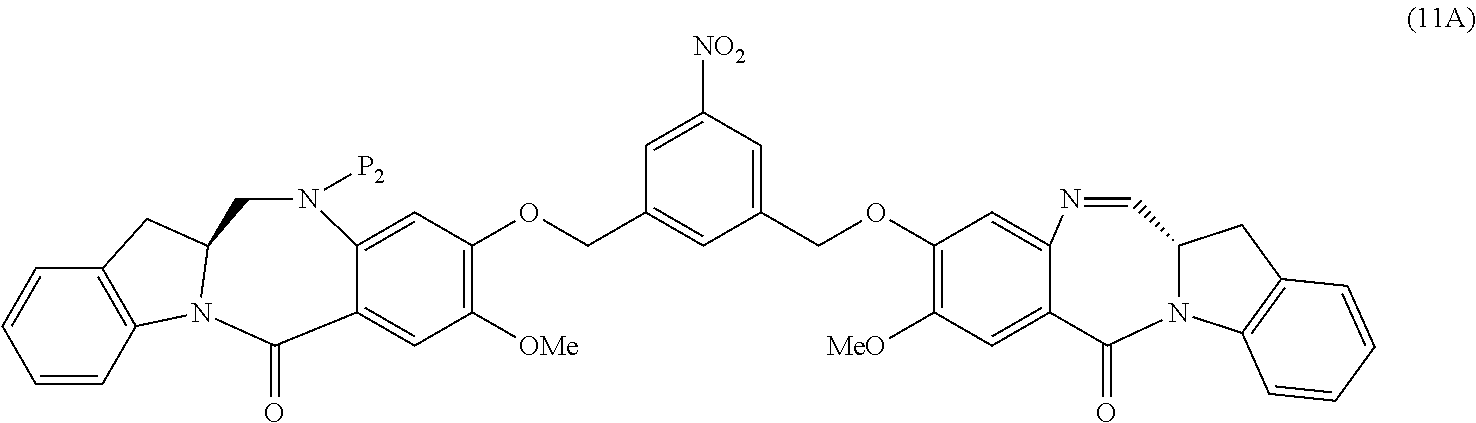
C1=CC2=C(C=C1)CC1N2C(=O)C2=CC([OMe])=C(OCC3=CC(COC4=C([MeO])C=C5C(=C4)N=CC4N(C5=O)C5=C(C4)C=CC=C5)=CC([NO2])=C3)C=C2N([P2])C1
